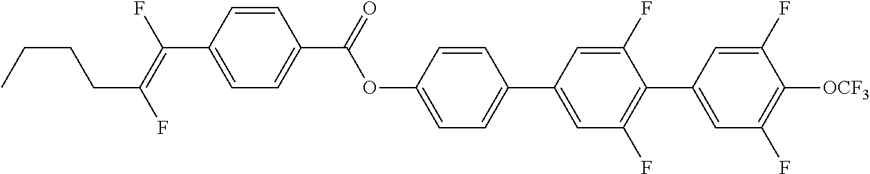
O(C1=CC=C(C2=CC(F)=C(C3=CC(F)=C([OCF3])C(F)=C3)C(F)=C2)C=C1)C(C1=CC=C(C(=C(F)CCCC)F)C=C1)=O
